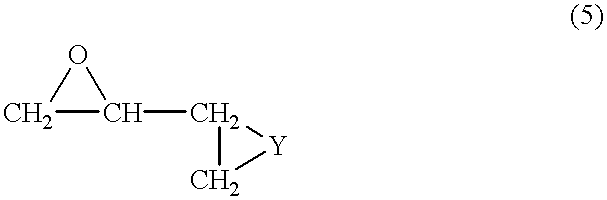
C1C(C2C[Y]2)O1
